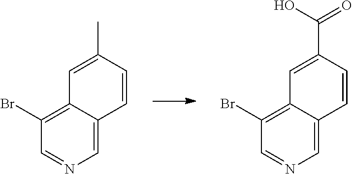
C1(Br)=C2C(=CN=C1)C=CC(C)=C2.C1(Br)=C2C(=CN=C1)C=CC(C(O)=O)=C2
